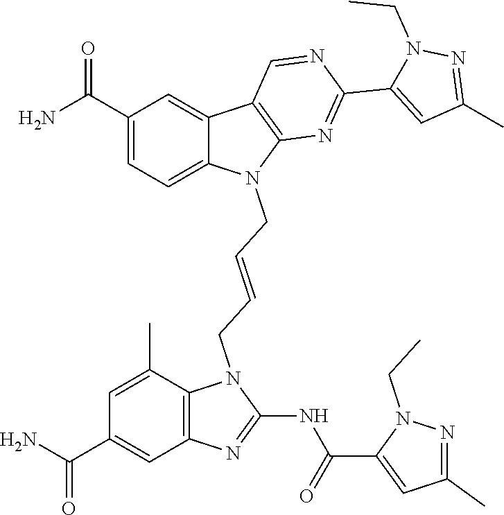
C12=CC=C(C(N)=O)C=C1C1=C(N=C(C3=CC(C)=NN3CC)N=C1)N2CC=CCN1C2=C(C=C(C(N)=O)C=C2C)N=C1NC(=O)C1=CC(C)=NN1CC
